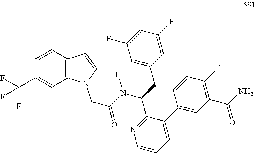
C(N(C(C1=NC=CC=C1C1=CC(C(N)=O)=C(F)C=C1)CC1=CC(F)=CC(F)=C1)[H])(=O)CN1C2=C(C=C1)C=CC(C(F)(F)F)=C2
